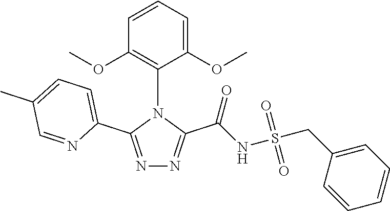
N1=C(C2=CC=C(C)C=N2)N(C2=C(OC)C=CC=C2OC)C(C(=O)NS(=O)(=O)CC2=CC=CC=C2)=N1
